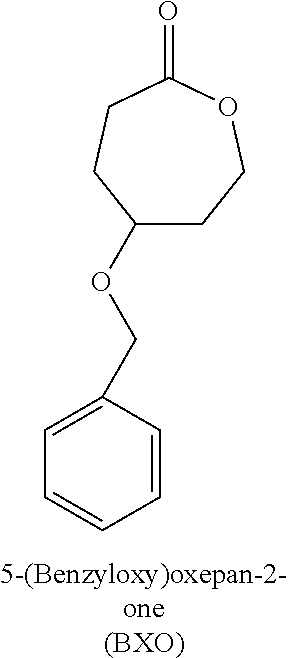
[5-(Benzyloxy)oxepan-2-one(BXO)].C1(=O)CCC(OCC2=CC=CC=C2)CCO1
